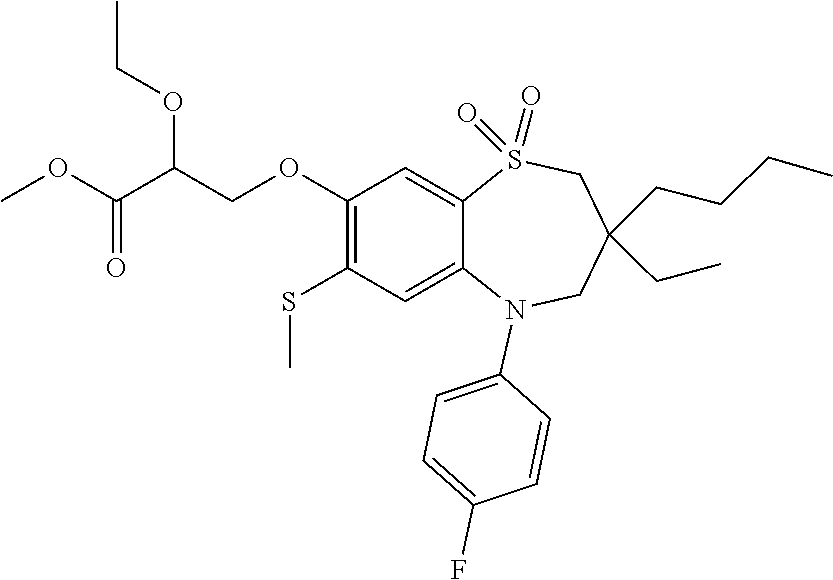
C1=C2S(=O)(=O)CC(CC)(CCCC)CN(C3=CC=C(F)C=C3)C2=CC(SC)=C1OCC(C(OC)=O)OCC
